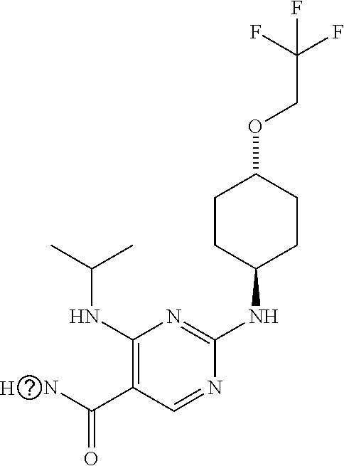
C1CC(NC2=NC(NC(C)C)=C(C(N)=O)C=N2)CCC1OCC(F)(F)F.[H]
